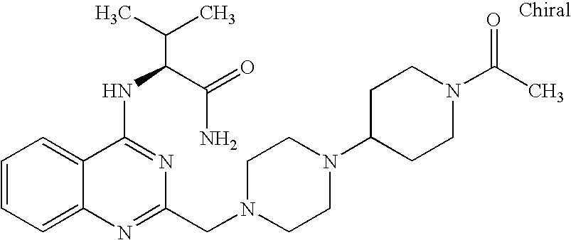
C1=CC=C2C(=C1)C(NC(C(N)=O)C(C)C)=NC(CN1CCN(C3CCN(C(C)=O)CC3)CC1)=N2
